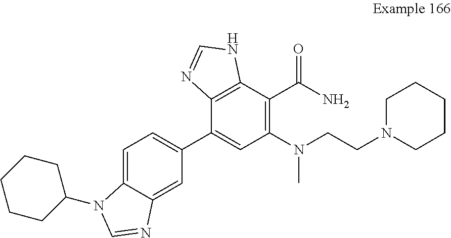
C1=C2C(=CC(C3=CC(N(CCN4CCCCC4)C)=C(C(N)=O)C4=C3N=CN4)=C1)N=CN2C1CCCCC1
